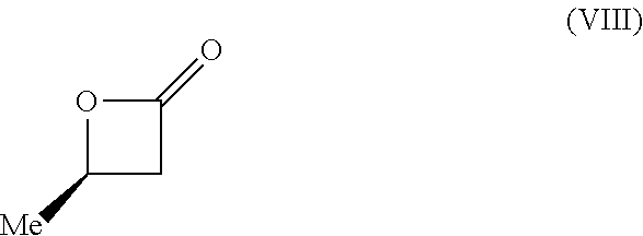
C1([Me])CC(=O)O1
